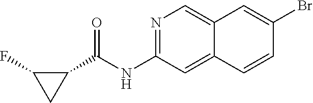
N1=C(NC(C2C(F)C2)=O)C=C2C(=C1)C=C(Br)C=C2
